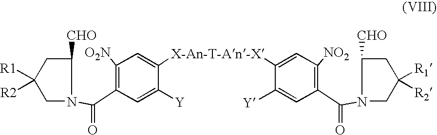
[O2N]C1=C(C(N2CC([R1])([R2])CC2[CHO])=O)C=C([Y])C([X-An-T-An-X]C2=CC([NO2])=C(C(N3CC([R1])([R2])CC3[CHO])=O)C=C2[Y])=C1
